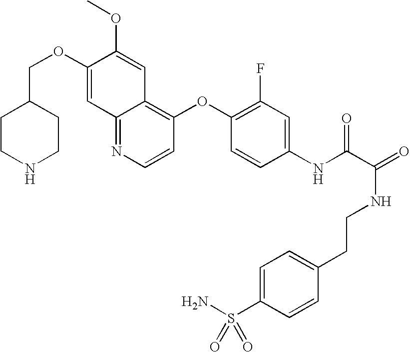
C(OC1=CC2=NC=CC(OC3=C(F)C=C(NC(C(=O)NCCC4=CC=C(S(N)(=O)=O)C=C4)=O)C=C3)=C2C=C1OC)C1CCNCC1
